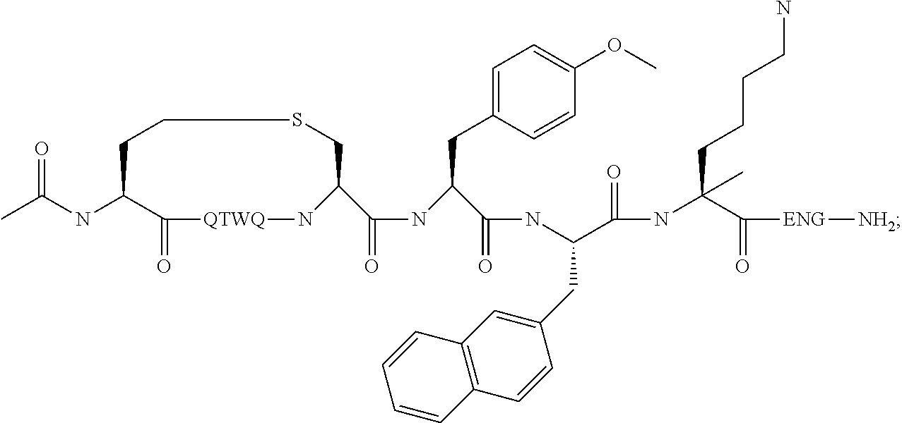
CC(NC1C(=O)[QTWQ]NC(C(NC(C(NC(C(NC(CCCCN)(C)C([ENG][NH2])=O)=O)CC2=CC3=C(C=C2)C=CC=C3)=O)CC2=CC=C(OC)C=C2)=O)CSCC1)=O
